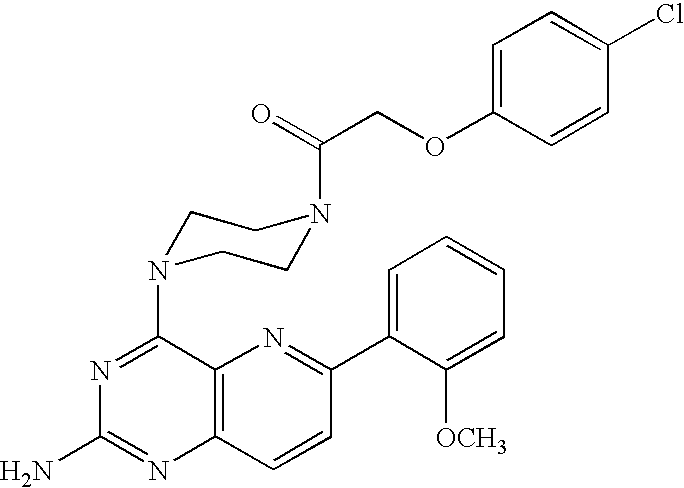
N1=C(N2CCN(C(COC3=CC=C(Cl)C=C3)=O)CC2)C2=C(N=C1N)C=CC(C1=CC=CC=C1[OCH3])=N2
